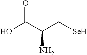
OC(C(C[Se])N)=O
